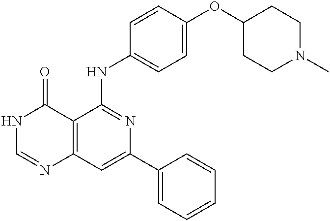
C12=C(C=C(C3=CC=CC=C3)N=C1NC1=CC=C(OC3CCN(C)CC3)C=C1)N=CNC2=O
